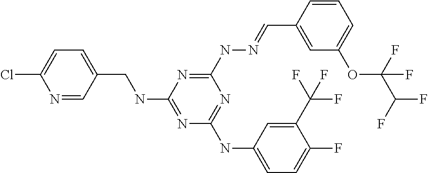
N(C1=NC(NC2=CC=C(F)C(C(F)(F)F)=C2)=NC(NN=CC2=CC(OC(F)(C(F)F)F)=CC=C2)=N1)CC1=CC=C(Cl)N=C1
